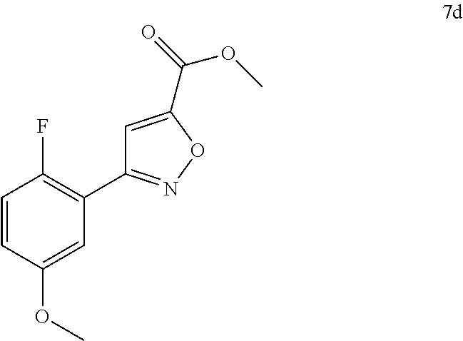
C1=CC(OC)=CC(C2=NOC(C(=O)OC)=C2)=C1F
